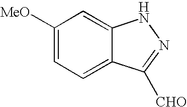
C1([MeO])=CC=C2C(=C1)NN=C2[CHO]
